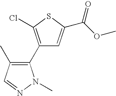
C1(C2=C(C)C=NN2C)=C(Cl)SC(C(OC)=O)=C1
